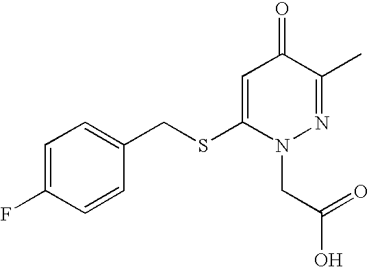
C1=C(SCC2=CC=C(F)C=C2)N(CC(O)=O)N=C(C)C1=O
